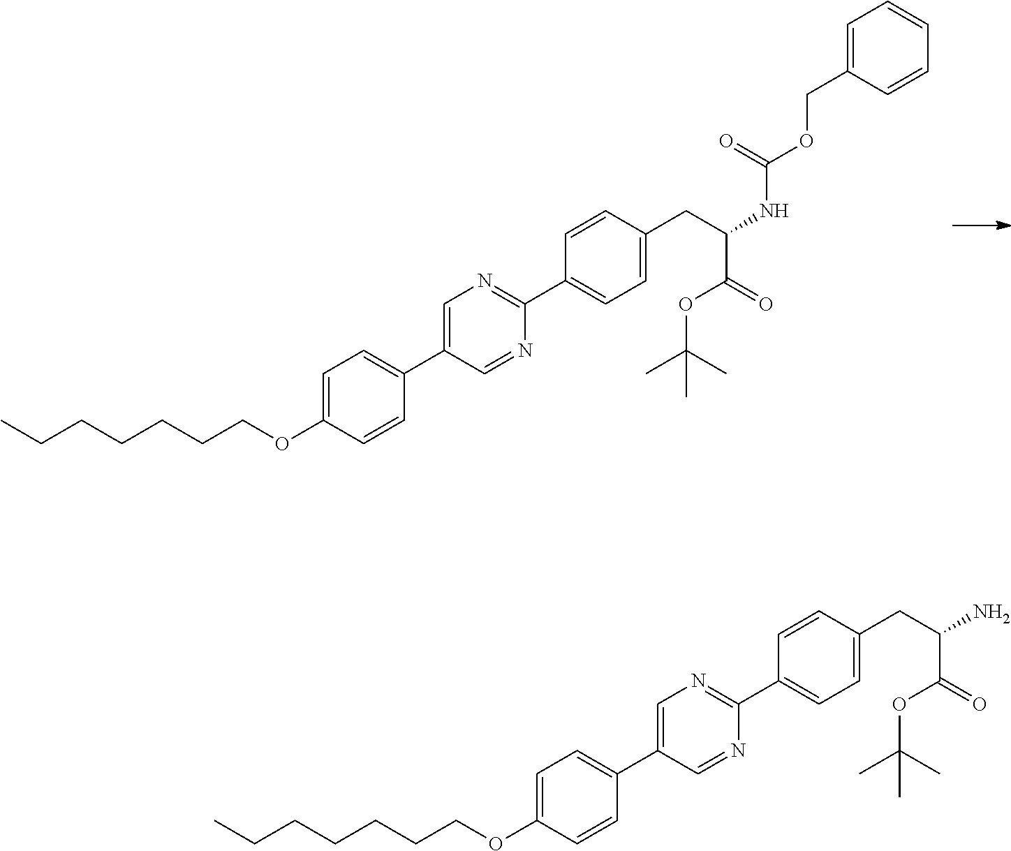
CCCCCCCOC1=CC=C(C2=CN=C(C3=CC=C(CC(C(OC(C)(C)C)=O)NC(OCC4=CC=CC=C4)=O)C=C3)N=C2)C=C1.CCCCCCCOC1=CC=C(C2=CN=C(C3=CC=C(CC(C(OC(C)(C)C)=O)N)C=C3)N=C2)C=C1
